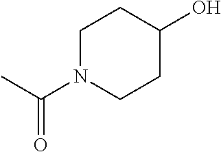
CC(N1CCC(O)CC1)=O
